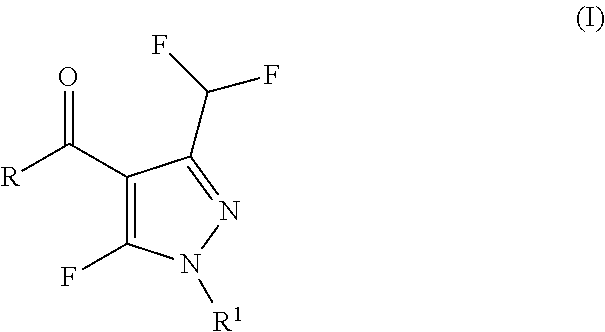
C1(C([R])=O)=C(F)N([R1])N=C1C(F)F
